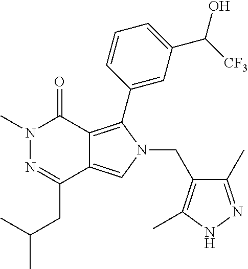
CN1N=C(CC(C)C)C2=CN(CC3=C(C)NN=C3C)C(C3=CC(C(O)[CF3])=CC=C3)=C2C1=O
